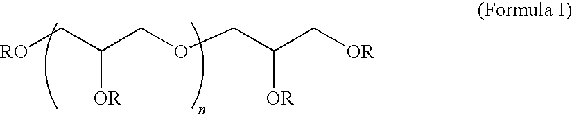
[RO]CC(COCC(C[OR])[OR])[OR]
